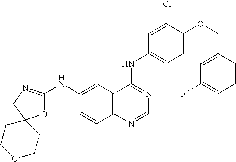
C1N=C(NC2=CC3=C(C=C2)N=CN=C3NC2=CC=C(OCC3=CC(F)=CC=C3)C(Cl)=C2)OC12CCOCC2
